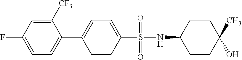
C1CC(C)(O)CCC1NS(C1=CC=C(C2=CC=C(F)C=C2[CF3])C=C1)(=O)=O
